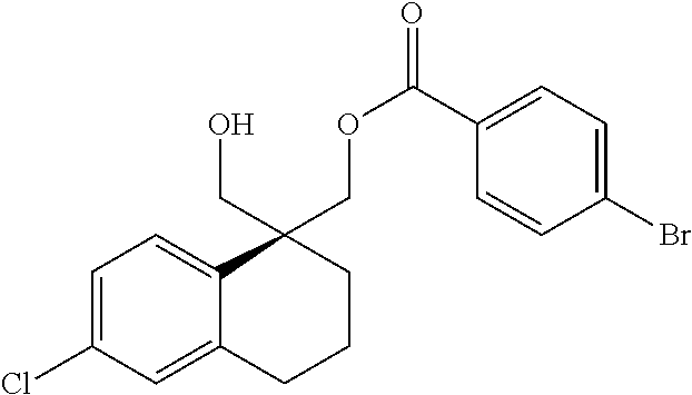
C1=C(Cl)C=C2C(=C1)C(COC(=O)C1=CC=C(Br)C=C1)(CO)CCC2
